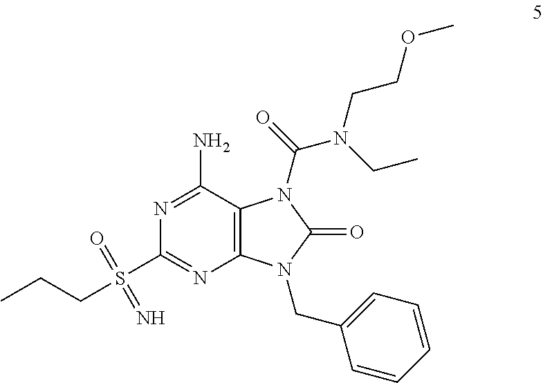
N1=C(N)C2=C(N=C1S(=O)(=N)CCC)N(CC1=CC=CC=C1)C(=O)N2C(N(CCOC)CC)=O
